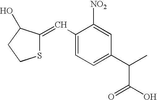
C1(C=C2SCCC2O)=CC=C(C(C(O)=O)C)C=C1[NO2]
